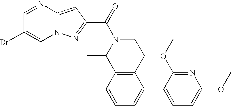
C1=NC2=CC(C(=O)N3C(C)C4=C(CC3)C(C3=CC=C(OC)N=C3OC)=CC=C4)=NN2C=C1Br
